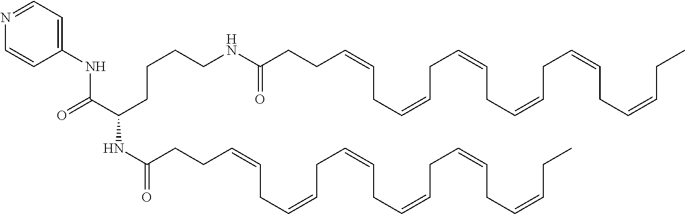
N1=CC=C(NC(C(CCCCNC(CCC=CCC=CCC=CCC=CCC=CCC=CCC)=O)NC(=O)CCC=CCC=CCC=CCC=CCC=CCC=CCC)=O)C=C1
